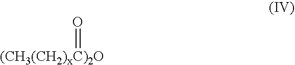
[(CH3(CH2)xC)2O]=O
